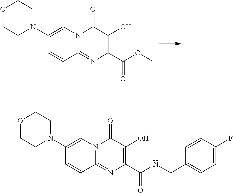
C12=NC(C(OC)=O)=C(O)C(=O)N1C=C(N1CCOCC1)C=C2.C12=NC(C(NCC3=CC=C(F)C=C3)=O)=C(O)C(=O)N1C=C(N1CCOCC1)C=C2
